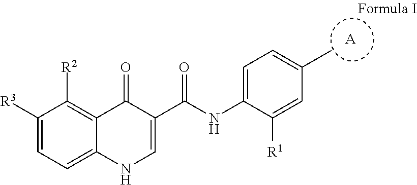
C1([R3])=CC=C2C(=C1[R2])C(=O)C(C(NC1=CC=C(C)C=C1[R1])=O)=CN2.[A]
